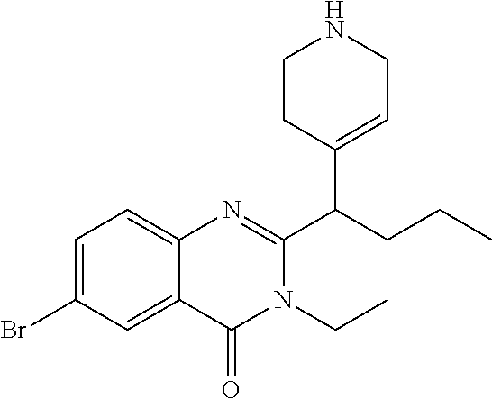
C1=C(Br)C=C2C(=C1)N=C(C(CCC)C1=CCNCC1)N(CC)C2=O
